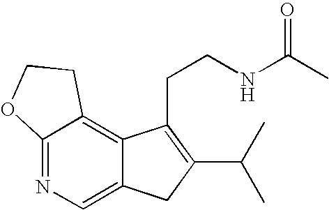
C12=NC=C3C(=C1CCO2)C(CCNC(C)=O)=C(C(C)C)C3
